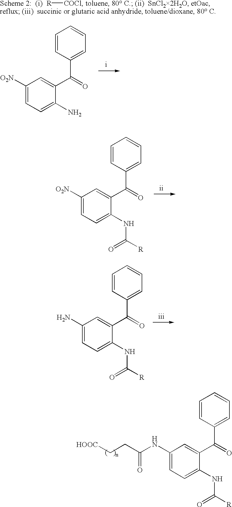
[R][COCl].C1([O2N])=CC=C(N)C(C(=O)C2=CC=CC=C2)=C1.C1([O2N])=CC=C(NC([R])=O)C(C(=O)C2=CC=CC=C2)=C1.C1(N)=CC=C(NC([R])=O)C(C(=O)C2=CC=CC=C2)=C1.C1(NC(CC[HOOC])=O)=CC=C(NC([R])=O)C(C(=O)C2=CC=CC=C2)=C1
